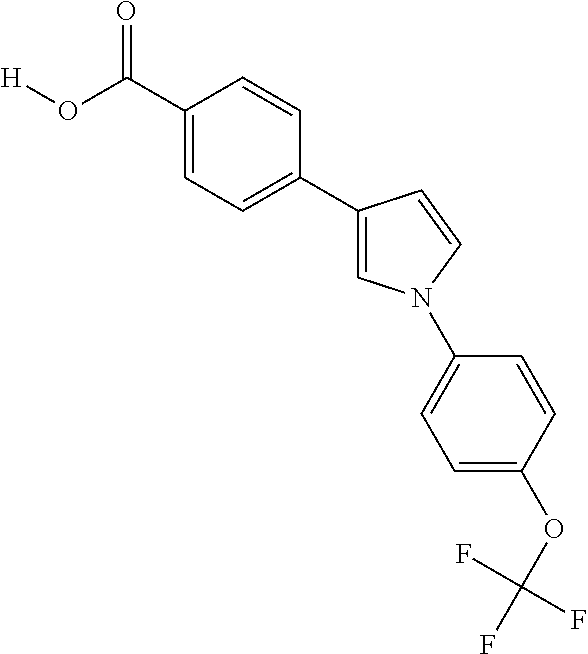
C1(C(O[H])=O)=CC=C(C2=CN(C3=CC=C(OC(F)(F)F)C=C3)C=C2)C=C1
